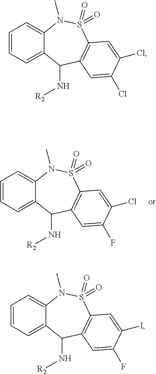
C1=CC=C2C(=C1)N(C)S(=O)(=O)C1=C(C2N[R2])C=C(Cl)C(Cl)=C1.C1=CC=C2C(=C1)N(C)S(=O)(=O)C1=C(C2N[R2])C=C(F)C(I)=C1.C1=CC=C2C(=C1)N(C)S(=O)(=O)C1=C(C2N[R2])C=C(F)C(Cl)=C1
